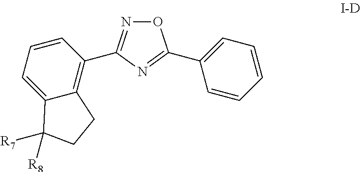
O1N=C(C2=C3C(=CC=C2)C([R7])([R8])CC3)N=C1C1=CC=CC=C1
